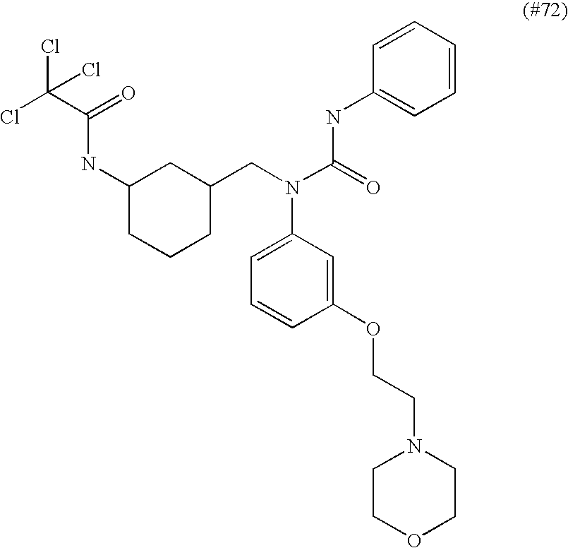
C1C(CN(C(=O)NC2=CC=CC=C2)C2=CC=CC(OCCN3CCOCC3)=C2)CC(NC(C(Cl)(Cl)Cl)=O)CC1
